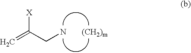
C=C(CN)[X].[(CH2)m]
